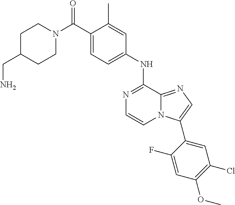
N1=C(NC2=CC=C(C(N3CCC(CN)CC3)=O)C(C)=C2)C2=NC=C(C3=CC(Cl)=C(OC)C=C3F)N2C=C1
